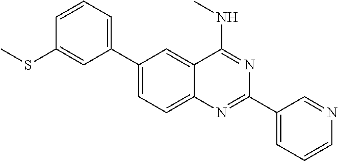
C1(C2=CC=CC(SC)=C2)=CC=C2C(=C1)C(NC)=NC(C1=CC=CN=C1)=N2
